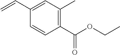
C1(C=C)=CC(C)=C(C(=O)OCC)C=C1
